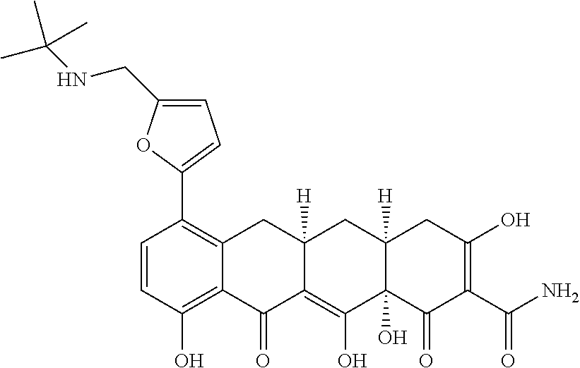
C1=CC(O)=C2C(=C1C1=CC=C(CNC(C)(C)C)O1)CC1([H])C(=C(O)C3(O)C([H])(C1)CC(O)=C(C(N)=O)C3=O)C2=O
